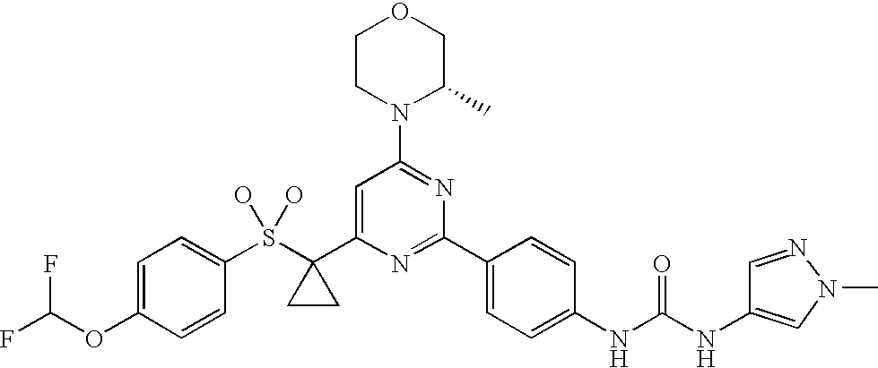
C1=C(OC(F)F)C=CC(S(C2(C3=CC(N4C(C)COCC4)=NC(C4=CC=C(NC(NC5=CN(C)N=C5)=O)C=C4)=N3)CC2)(O)O)=C1
